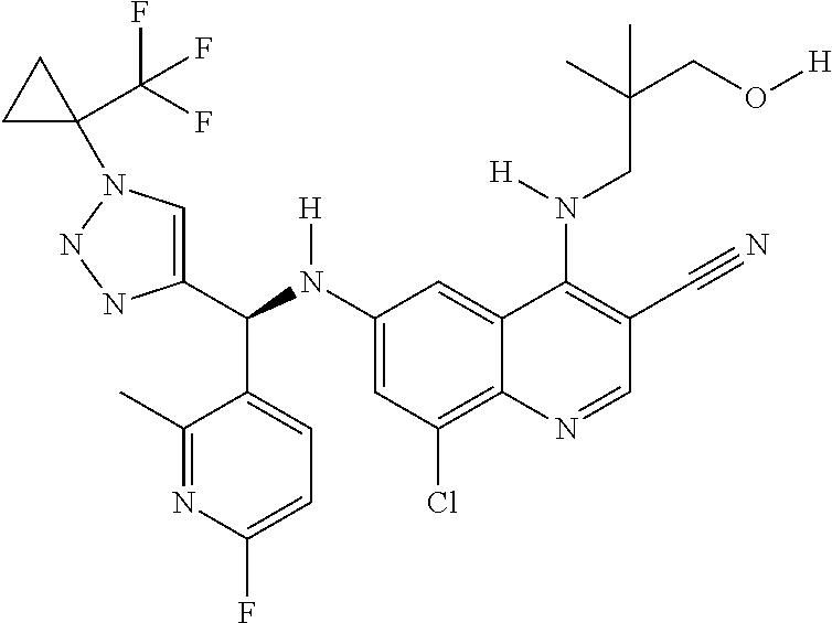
C1(N(C(C2=CN(C3(C(F)(F)F)CC3)NN2)C2=CC=C(F)N=C2C)[H])=CC(Cl)=C2C(=C1)C(N(CC(CO[H])(C)C)[H])=C(C#N)C=N2
